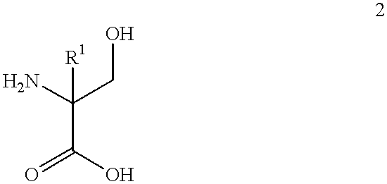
NC(CO)([R1])C(=O)O
